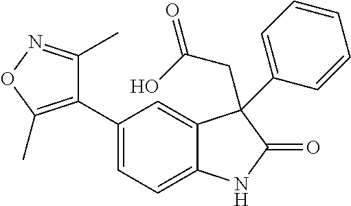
C1=C(C2=C(C)ON=C2C)C=C2C(=C1)NC(=O)C2(CC(O)=O)C1=CC=CC=C1
